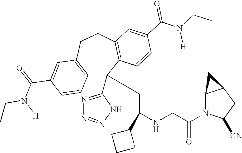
C1(C(=O)N(CC)[H])=CC2=C(C=C1)C(C1=NN=NN1)(CC(NCC(N1C([CN])CC3C1C3)=O)C1CCC1)C1=C(CC2)C=C(C(N(CC)[H])=O)C=C1
